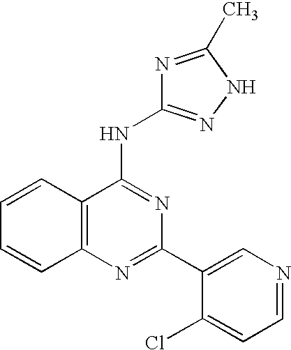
C12=C(N=C(C3=CN=CC=C3Cl)N=C1NC1=NNC(C)=N1)C=CC=C2
